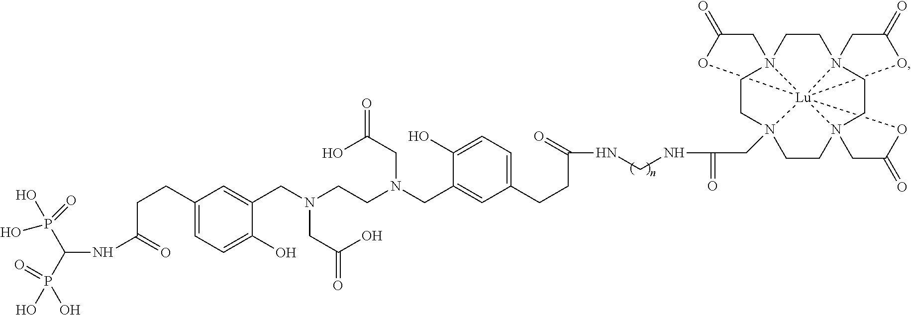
C1=C(CCC(=O)NC(P(O)(=O)O)P(O)(=O)O)C=C(CN(CCN(CC2=CC(CCC(NCNC(=O)CN34CCN56CCN78CCN9(CC3)CC(=O)O[Lu]4579(OC(=O)C6)OC(=O)C8)=O)=CC=C2O)CC(O)=O)CC(O)=O)C(O)=C1
